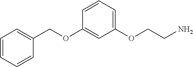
C1=CC=CC(COC2=CC(OCCN)=CC=C2)=C1
